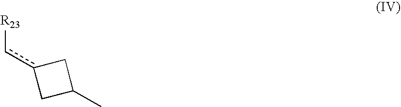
[R23]cc1CC(C)C1
